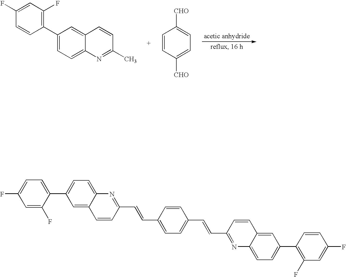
C1(C2=C(F)C=C(F)C=C2)=CC=C2C(=C1)C=CC(C)=N2.C1=CC([CHO])=CC=C1[CHO].C1=C2C(=CC=C1C1=CC=C(F)C=C1F)N=C(C=CC1=CC=C(C=CC3=NC4=CC=C(C5=C(F)C=C(F)C=C5)C=C4C=C3)C=C1)C=C2
